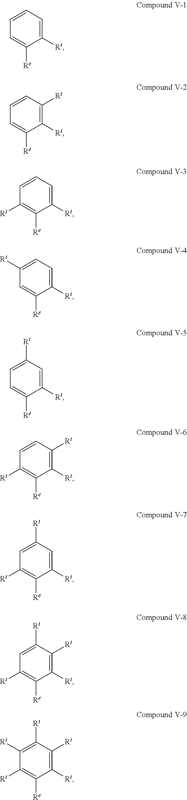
C1([Rt])=CC=CC=C1[Re].C1([Rt])=C([Rt])C=CC=C1[Re].C1([Rt])=CC=CC([Rt])=C1[Re].C1([Rt])=CC=C([Rt])C=C1[Re].C1([Rt])=CC([Rt])=CC=C1[Re].C1([Rt])=C([Rt])C=CC([Rt])=C1[Re].C1([Rt])=CC([Rt])=CC([Rt])=C1[Re].C1([Rt])=C([Rt])C([Rt])=CC([Rt])=C1[Re].C1([Rt])=C([Rt])C([Rt])=C([Rt])C([Rt])=C1[Re]
